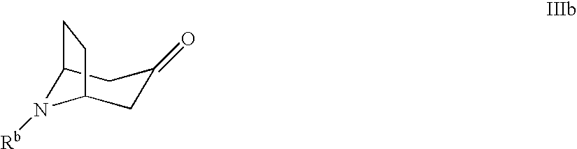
C1C(=O)CC2N([Rb])C1CC2
